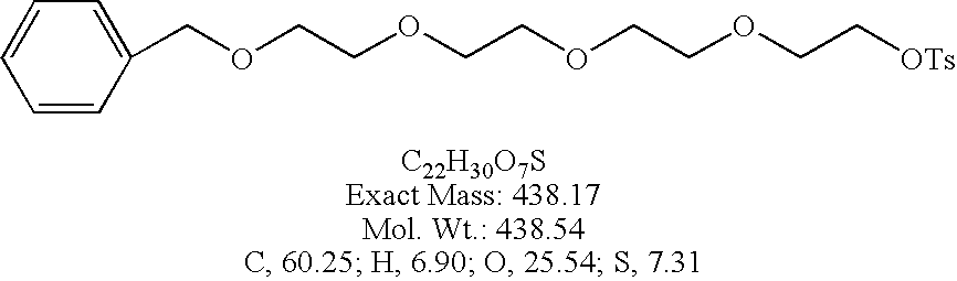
C(OCCOCCOCCOCC[OTs])C1=CC=CC=C1
